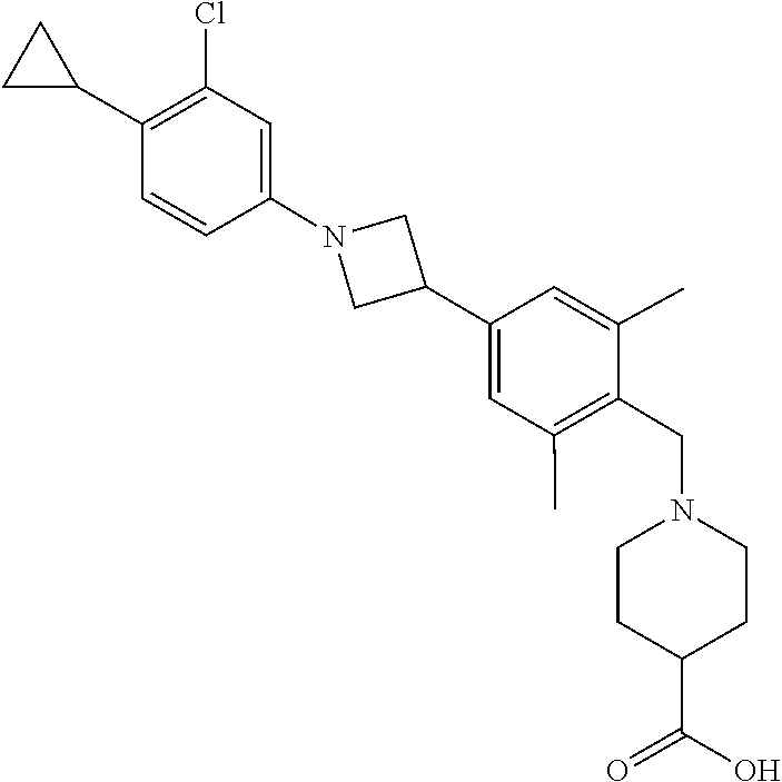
C1=C(C2CN(C3=CC(Cl)=C(C4CC4)C=C3)C2)C=C(C)C(CN2CCC(C(=O)O)CC2)=C1C
